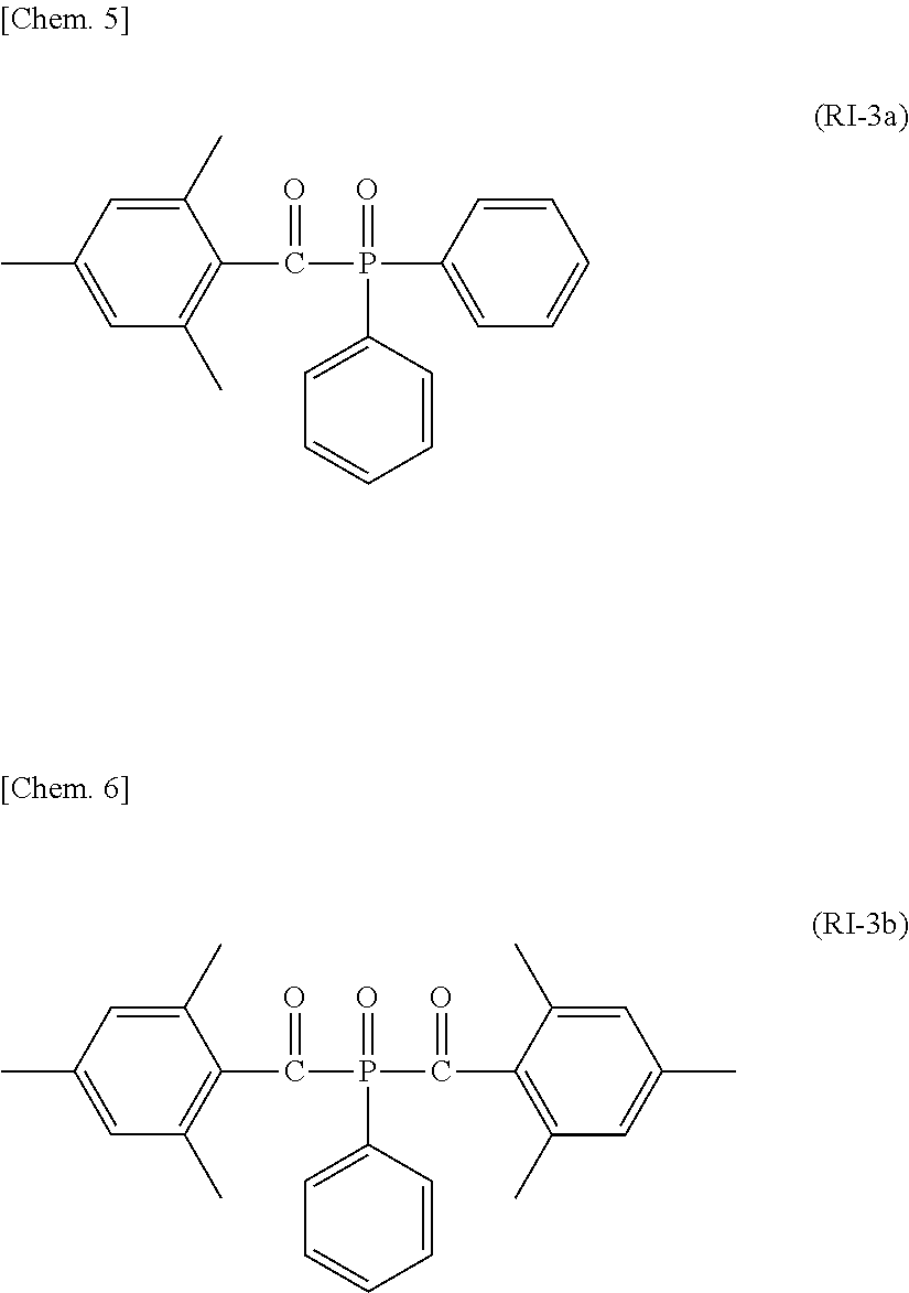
C1(C)=CC(C)=CC(C)=C1C(P(C1=CC=CC=C1)(=O)C1=CC=CC=C1)=O.C1(C)=CC(C)=CC(C)=C1C(P(C1=CC=CC=C1)(=O)C(C1=C(C)C=C(C)C=C1C)=O)=O
